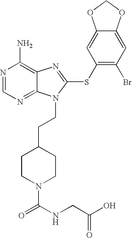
N1=CN=C2C(=C1N)N=C(SC1=C(Br)C=C3C(=C1)OCO3)N2CCC1CCN(C(=O)NCC(O)=O)CC1
